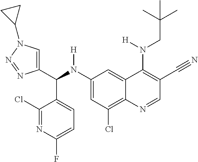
C1(N(C(C2=CN(C3CC3)N=N2)C2=CC=C(F)N=C2Cl)[H])=CC(Cl)=C2C(=C1)C(N(CC(C)(C)C)[H])=C(C#N)C=N2
